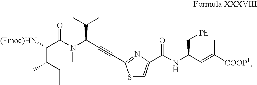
S1C=C(C(NC(C=C([COOP1])C)C[Ph])=O)N=C1C#CC(C(C)C)N(C)C(C([(Fmoc)HN])C(CC)C)=O
